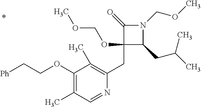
C1(CC2=C(C)C(OCC[Ph])=C(C)C=N2)(OCOC)C(CC(C)C)N(COC)C1=O
